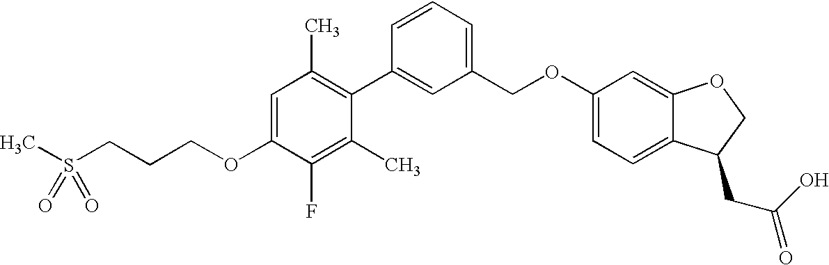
C1=C(OCCCS(C)(=O)=O)C(F)=C(C)C(C2=CC(COC3=CC=C4C(=C3)OCC4CC(O)=O)=CC=C2)=C1C
